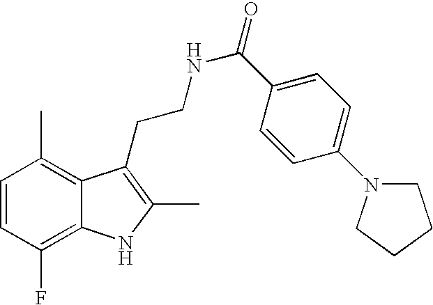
C1=CC(F)=C2C(=C1C)C(CCNC(=O)C1=CC=C(N3CCCC3)C=C1)=C(C)N2
